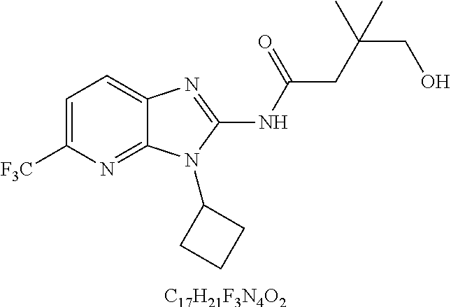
C1=C([F3C])N=C2C(=C1)N=C(NC(CC(CO)(C)C)=O)N2C1CCC1.[C17H21F3N4O2]
